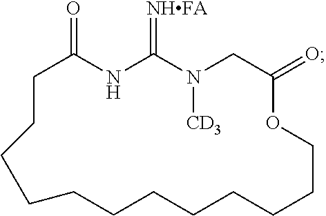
C1CCCCCCCCCCCOC(=O)CN([CD3])C(=[NHFA])NC1=O
